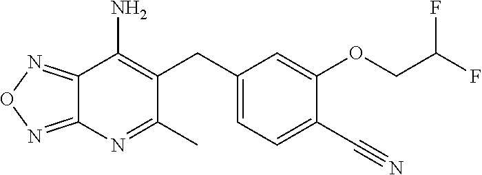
C1(C)=NC2=NON=C2C(N)=C1CC1=CC=C(C#N)C(OCC(F)F)=C1
